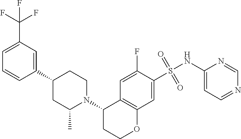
C1=C(F)C(S(NC2=CC=NC=N2)(=O)=O)=CC2=C1C(N1CCC(C3=CC(C(F)(F)F)=CC=C3)CC1C)CCO2
